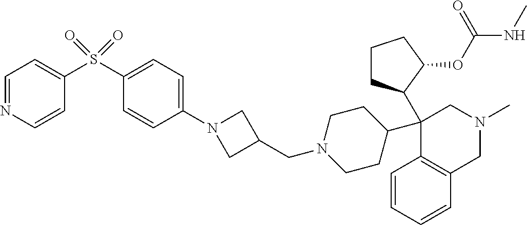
C1=CC=CC2=C1C(C1CCCC1OC(NC)=O)(C1CCN(CC3CN(C4=CC=C(S(C5=CC=NC=C5)(=O)=O)C=C4)C3)CC1)CN(C)C2
